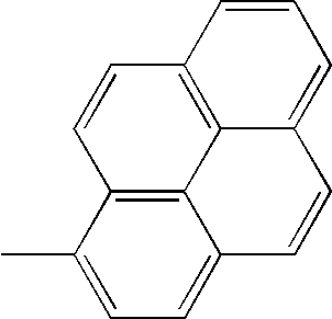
C1=C2C3=C(C(C)=C1)C=CC1=C3C(=CC=C1)C=C2
